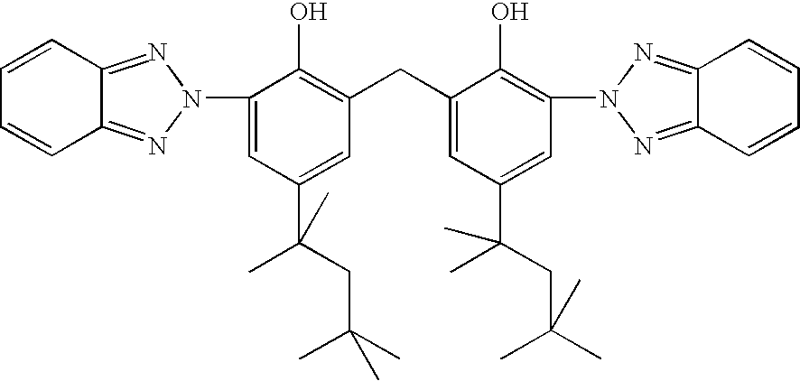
C1=CC2=NN(C3=CC(C(C)(CC(C)(C)C)C)=CC(CC4=CC(C(CC(C)(C)C)(C)C)=CC(N5N=C6C=CC=CC6=N5)=C4O)=C3O)N=C2C=C1
